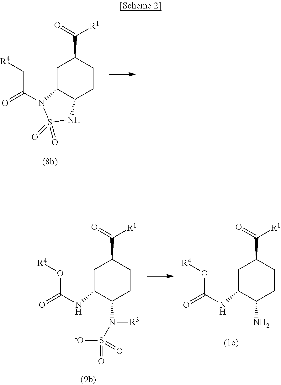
C1C2C(CCC1C(=O)[R1])NS(=O)(=O)N2C(=O)C[R4].C1C(NC(=O)O[R4])C(N)CCC1C(=O)[R1].C1C(NC(=O)O[R4])C(N([R3])S([-O])(=O)=O)CCC1C(=O)[R1]
